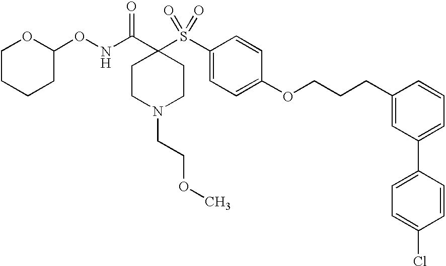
C1CN(CCOC)CCC1(C(NOC1OCCCC1)=O)S(=O)(=O)C1=CC=C(OCCCC2=CC(C3=CC=C(Cl)C=C3)=CC=C2)C=C1
